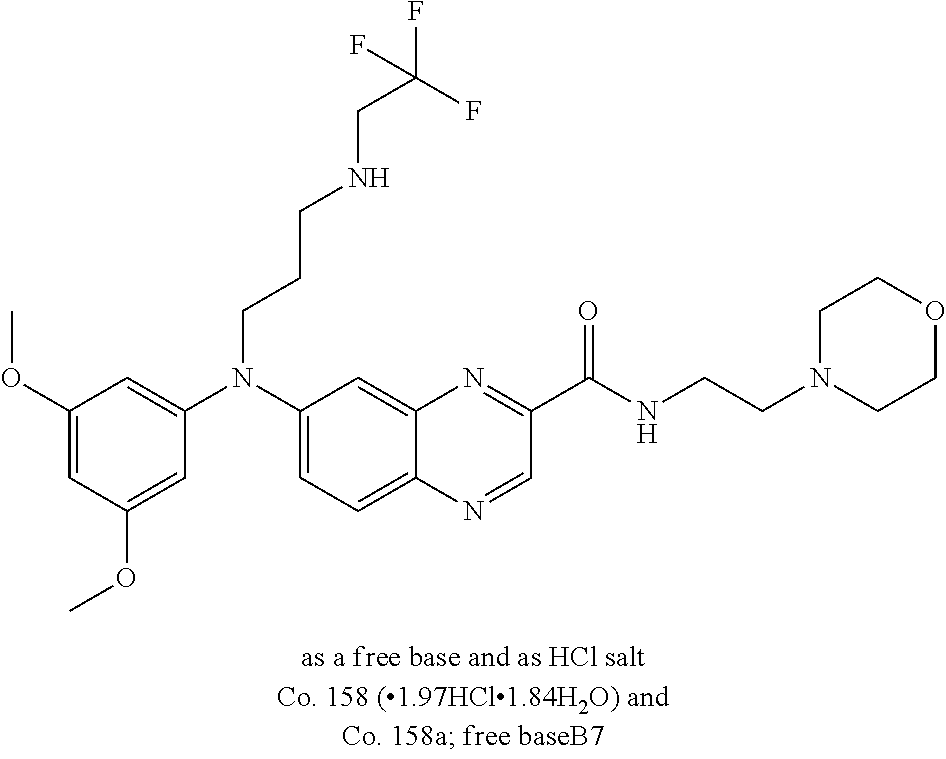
C1(OC)=CC(OC)=CC(N(C2=CC=C3C(=C2)N=C(C(NCCN2CCOCC2)=O)C=N3)CCCNCC(F)(F)F)=C1
